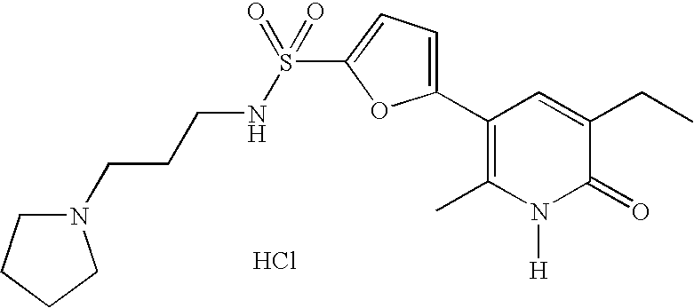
N(S(C1=CC=C(C2=C(C)N([H])C(=O)C(CC)=C2)O1)(=O)=O)CCCN1CCCC1.Cl
